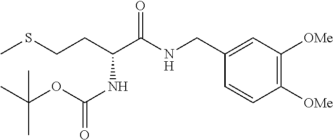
C1([OMe])=C([OMe])C=C(CNC(C(CCSC)NC(=O)OC(C)(C)C)=O)C=C1
